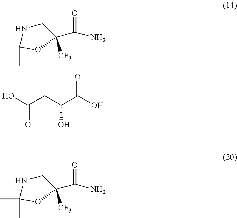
OC(CC(C(O)=O)O)=O.NC(C1([CF3])CNC(C)(C)O1)=O.NC(C1([CF3])CNC(C)(C)O1)=O
